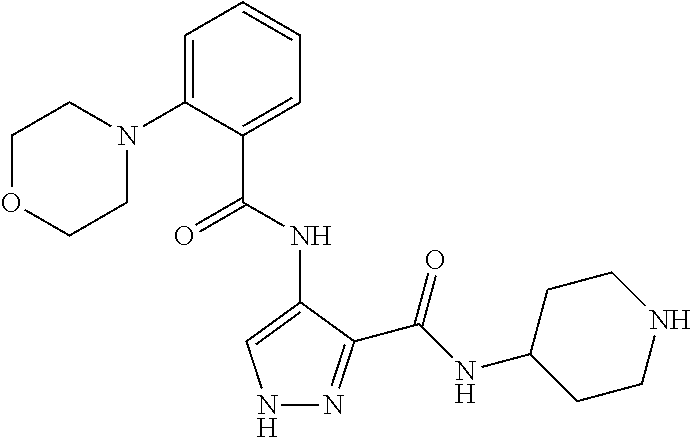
N1N=C(C(NC2CCNCC2)=O)C(NC(C2=CC=CC=C2N2CCOCC2)=O)=C1
